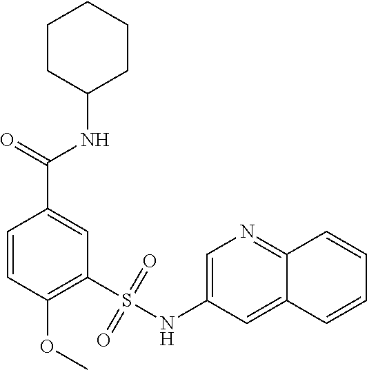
C1=CC(OC)=C(S(=O)(=O)NC2=CN=C3C(=C2)C=CC=C3)C=C1C(=O)NC1CCCCC1
